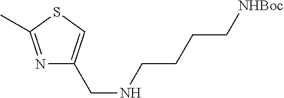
N1=C(C)SC=C1CNCCCC[NHBoc]
